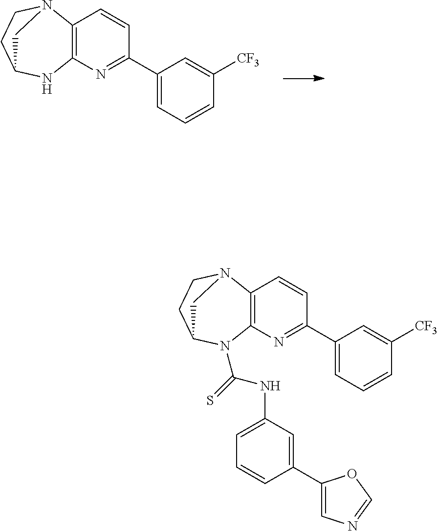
C12=C(N=C(C3=CC=CC([CF3])=C3)C=C1)NC1CCN2C1.C12=C(N=C(C3=CC=CC([CF3])=C3)C=C1)N(C(=S)NC1=CC=CC(C3=CN=CO3)=C1)C1CCN2C1
